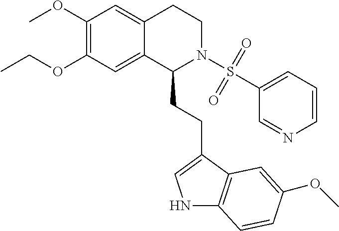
C(OC1=C(OC)C=C2C(=C1)C(CCC1=CNC3=C1C=C(OC)C=C3)N(S(C1=CC=CN=C1)(=O)=O)CC2)C
